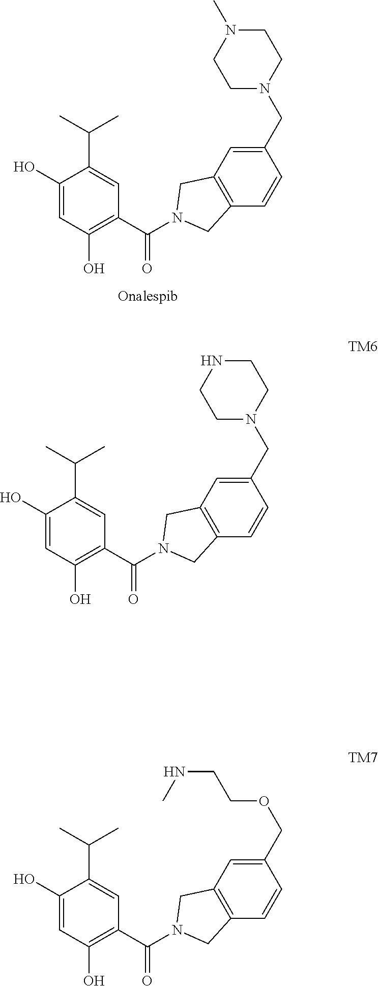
C1(O)=CC(O)=C(C(=O)N2CC3=C(C=CC(CN4CCN(C)CC4)=C3)C2)C=C1C(C)C.C1(O)=CC(O)=C(C(=O)N2CC3=C(C=CC(CN4CCNCC4)=C3)C2)C=C1C(C)C.C1(O)=CC(O)=C(C(=O)N2CC3=C(C=CC(COCCNC)=C3)C2)C=C1C(C)C
